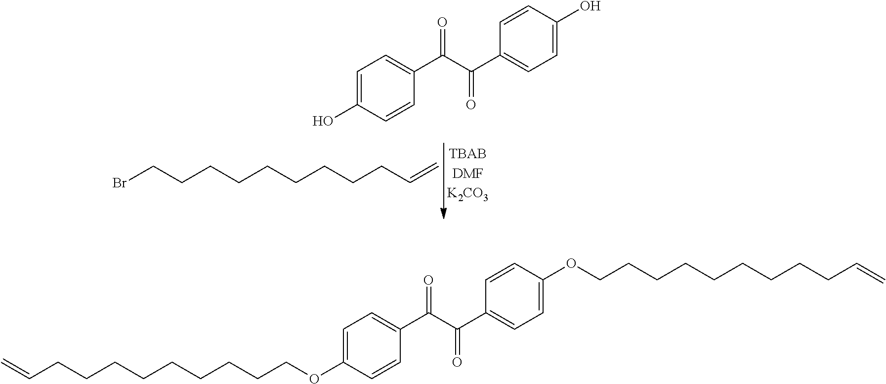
C1=C(O)C=CC(C(C(C2=CC=C(O)C=C2)=O)=O)=C1.BrCCCCCCCCCC=C.C1=C(OCCCCCCCCCC=C)C=CC(C(C(C2=CC=C(OCCCCCCCCCC=C)C=C2)=O)=O)=C1
